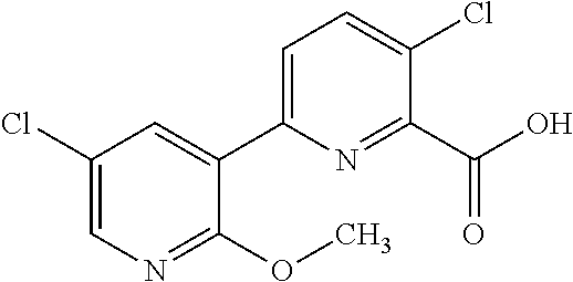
C1(OC)=NC=C(Cl)C=C1C1=CC=C(Cl)C(C(O)=O)=N1
